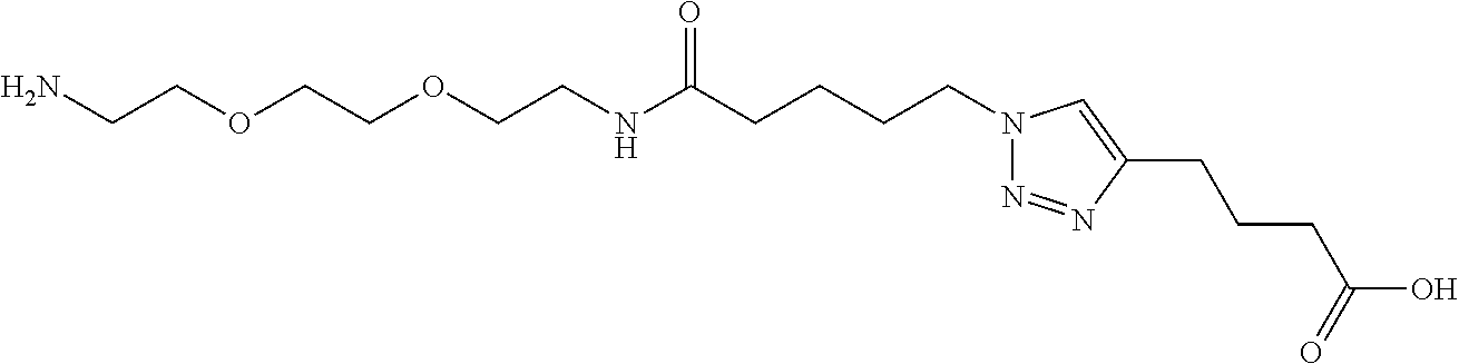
N1(CCCCC(NCCOCCOCCN)=O)N=NC(CCCC(O)=O)=C1
